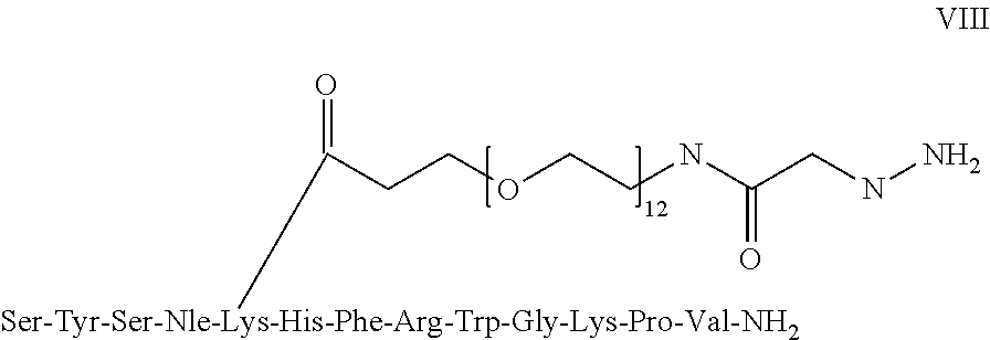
O=C(CCOCCNC(CNN)=O)[Ser-Tyr-Ser-Nle-Lys-His-Phe-Arg-Trp-Gly-Lys-Pro-Val-NH2]
